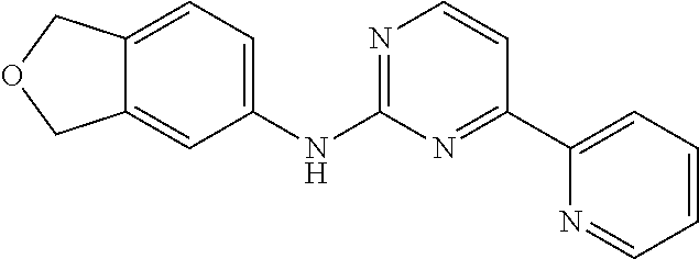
C1(NC2=NC=CC(C3=CC=CC=N3)=N2)=CC=C2C(=C1)COC2
